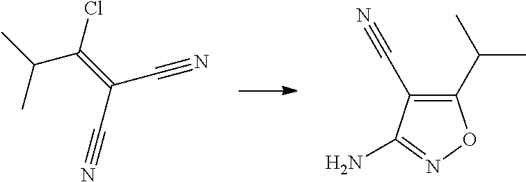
CC(C(=C(C#N)C#N)Cl)C.C1(C(C)C)=C(C#N)C(N)=NO1
